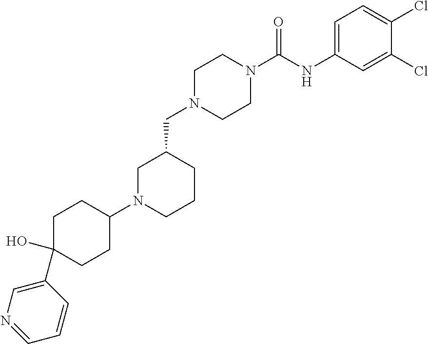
C1N(CC2CN(C3CCC(O)(C4=CN=CC=C4)CC3)CCC2)CCN(C(NC2=CC=C(Cl)C(Cl)=C2)=O)C1
